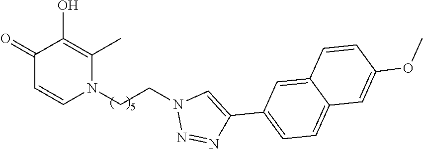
C1(=O)C=CN(CCN2N=NC(C3=CC=C4C(=C3)C=CC(OC)=C4)=C2)C(C)=C1O
